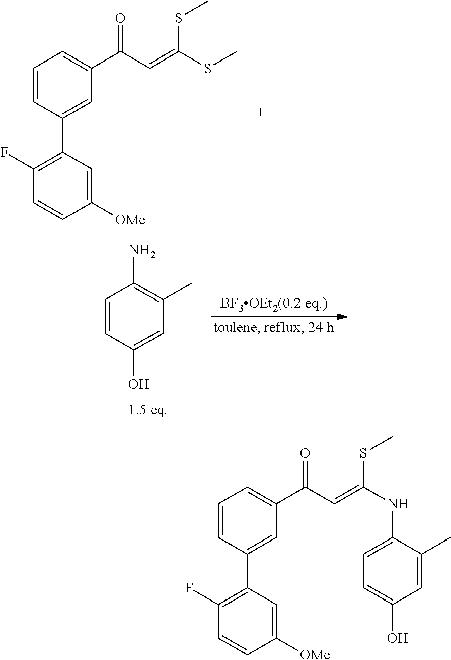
C1(F)=C(C2=CC(C(C=C(SC)SC)=O)=CC=C2)C=C([OMe])C=C1.C1=CC(O)=CC(C)=C1N.C1(F)=C(C2=CC(C(C=C(SC)NC3=CC=C(O)C=C3C)=O)=CC=C2)C=C([OMe])C=C1
